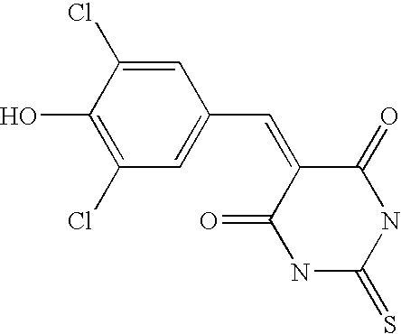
C1(C=C2C(=O)NC(=S)NC2=O)=CC(Cl)=C(O)C(Cl)=C1
